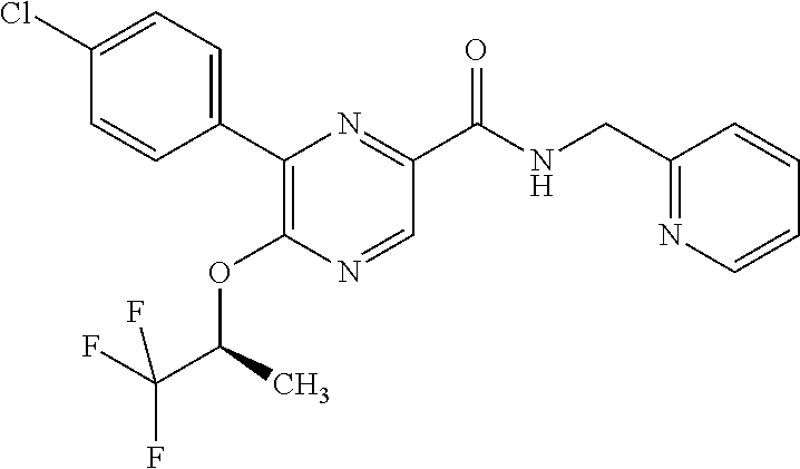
C1(Cl)=CC=C(C2=C(OC(C(F)(F)F)C)N=CC(C(NCC3=NC=CC=C3)=O)=N2)C=C1
